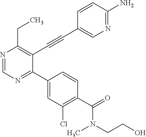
N1=CN=C(C2=CC(Cl)=C(C(=O)N(CCO)C)C=C2)C(C#CC2=CN=C(N)C=C2)=C1CC
